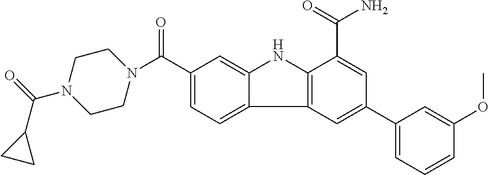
C1(C(=O)N2CCN(C(=O)C3CC3)CC2)=CC=C2C(=C1)NC1=C2C=C(C2=CC=CC(OC)=C2)C=C1C(=O)N
